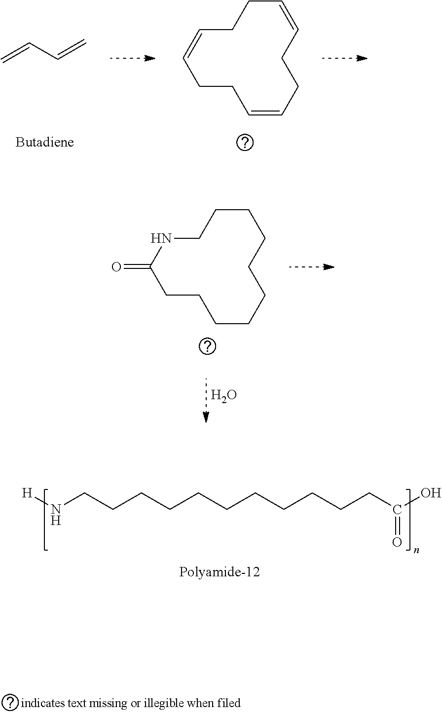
C=CC=C.C1C=CCCC=CCCC=CC1.C1NC(=O)CCCCCCCCC1.O.[H]NCCCCCCCCCCCC(O)=O
